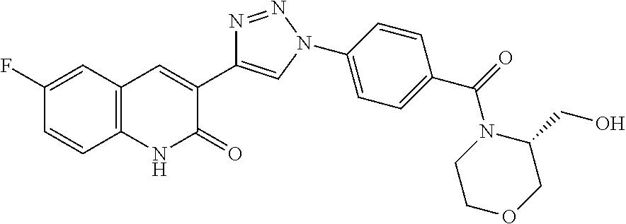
C1(F)=CC2=C(C=C1)NC(=O)C(C1=CN(C3=CC=C(C(=O)N4CCOCC4CO)C=C3)N=N1)=C2
